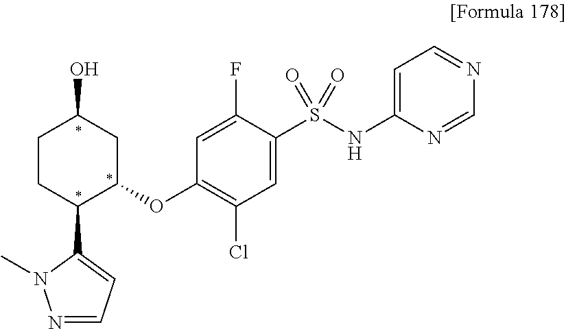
C1(OC2CC(O)CCC2C2=CC=NN2C)=C(Cl)C=C(S(NC2=CC=NC=N2)(=O)=O)C(F)=C1
